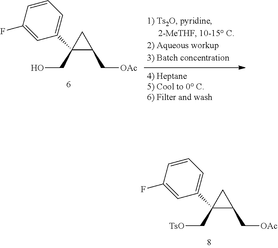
C1=CC(F)=CC(C2(CO)C(C[OAc])C2)=C1.C1=CC(F)=CC(C2(C[TsO])C(C[OAc])C2)=C1
